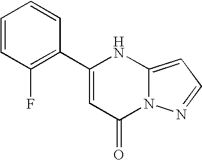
C1(C2=C(F)C=CC=C2)=CC(=O)N2C(=CC=N2)N1
